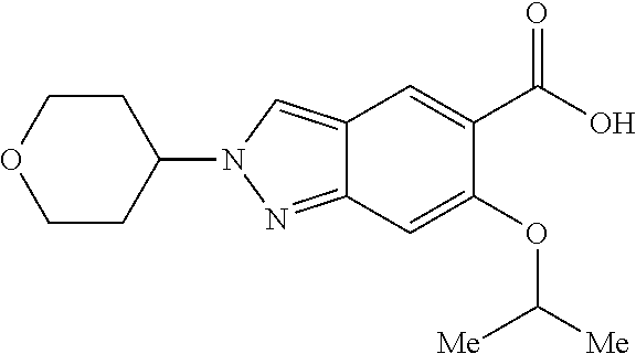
C1(N2N=C3C(=C2)C=C(C(O)=O)C(OC([Me])[Me])=C3)CCOCC1
